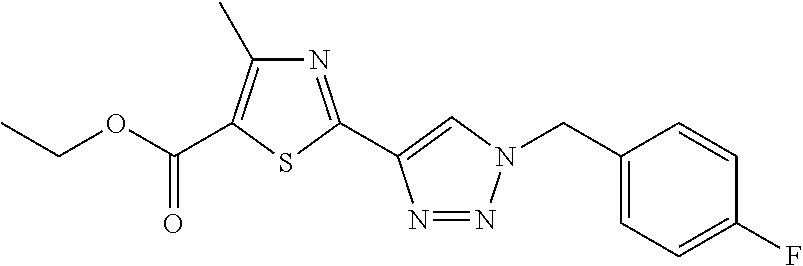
CCOC(=O)C1=C(C)N=C(C2=CN(CC3=CC=C(F)C=C3)N=N2)S1
